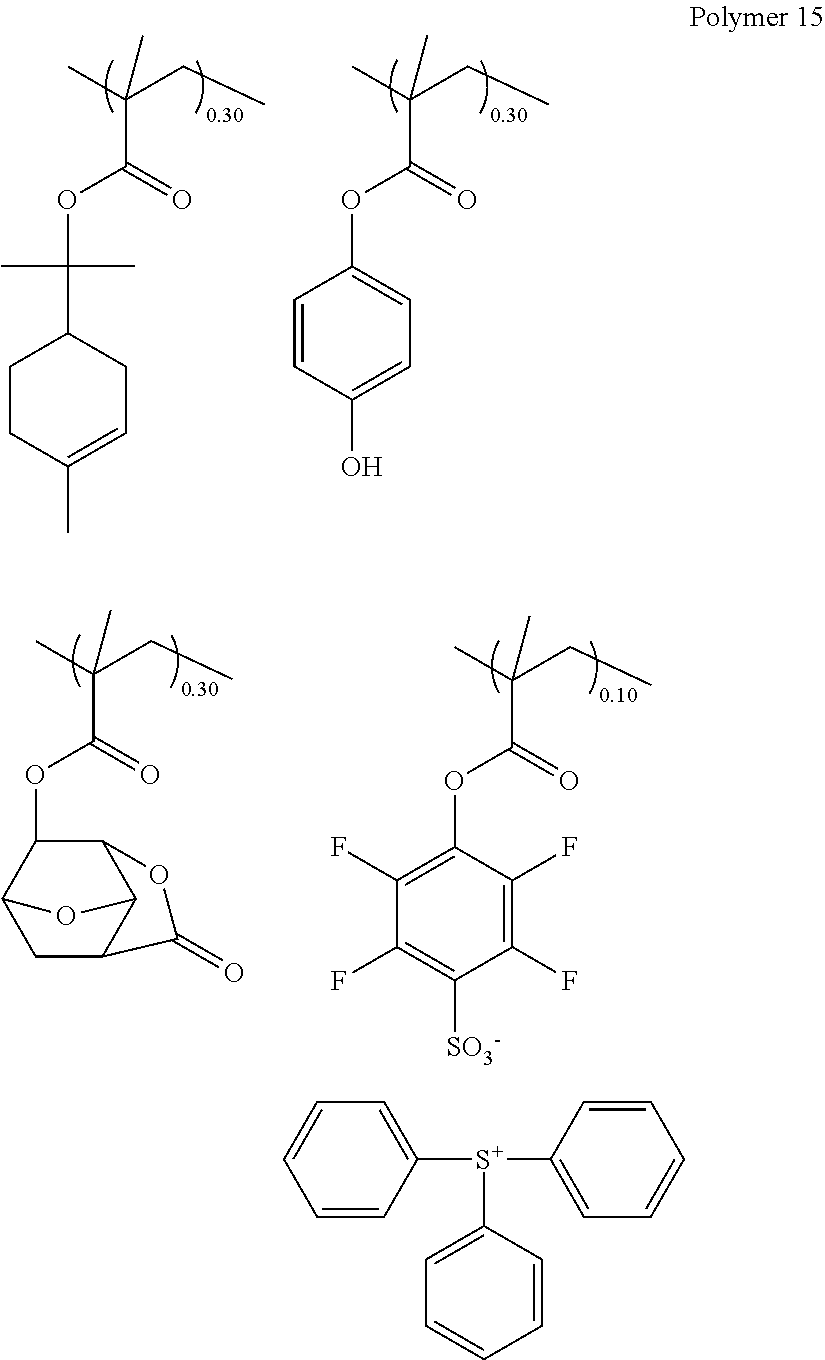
CC(CC)(C)C(=O)OC1=CC=C(O)C=C1.CC(CC)(C)C(=O)OC(C)(C)C1CCC(C)=CC1.CC(CC)(C)C(=O)OC1C2C3C(CC1O3)C(=O)O2.CC(CC)(C)C(=O)OC1=C(F)C(F)=C([SO3-])C(F)=C1F.C1([S+](C2=CC=CC=C2)C2=CC=CC=C2)=CC=CC=C1
